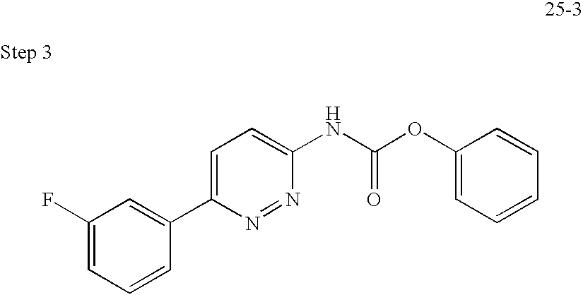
C1(F)=CC=CC(C2=CC=C(NC(OC3=CC=CC=C3)=O)N=N2)=C1
